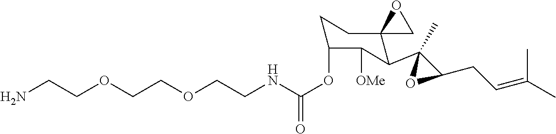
NCCOCCOCCNC(OC1CCC2(C(C3(C)OC3CC=C(C)C)C1[OMe])CO2)=O
